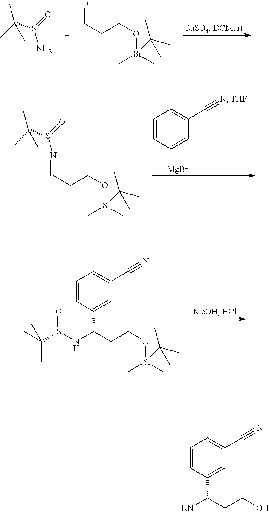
CC(S(=O)N)(C)C.C(CCO[Si](C)(C)C(C)(C)C)=O.C1=CC(C(NS(=O)C(C)(C)C)CCO[Si](C)(C)C(C)(C)C)=CC(C#N)=C1.CC(S(=O)N=CCCO[Si](C)(C)C(C)(C)C)(C)C.C1=CC([MgBr])=CC(C#N)=C1.[THF].C1=CC(C(N)CCO)=CC(C#N)=C1
